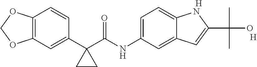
C12=C(C=C(C3(C(NC4=CC=C5C(=C4)C=C(C(C)(O)C)N5)=O)CC3)C=C1)OCO2.[H].[H]
